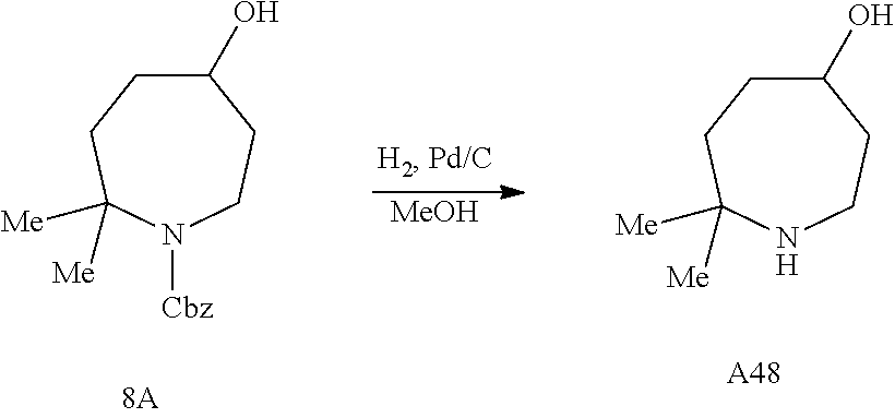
C1(O)CCC([Me])([Me])N([Cbz])CC1.C1(O)CCC([Me])([Me])NCC1.[A48].[MeOH]
